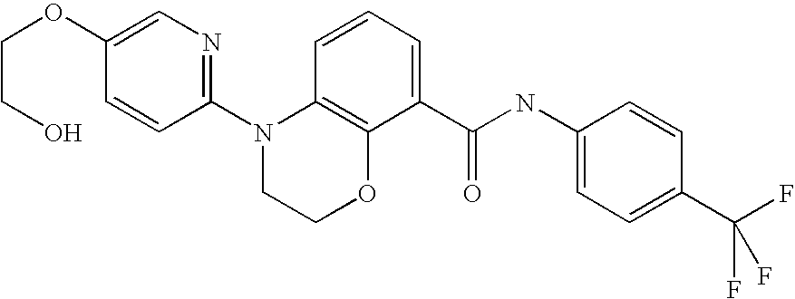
C1(N2CCOC3=C2C=CC=C3C(NC2=CC=C(C(F)(F)F)C=C2)=O)=NC=C(OCCO)C=C1
